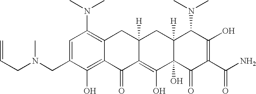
C1(CN(CC=C)C)=CC(N(C)C)=C2C(=C1O)C(=O)C1=C(O)C3(O)C([H])(CC1([H])C2)C(N(C)C)C(O)=C(C(N)=O)C3=O
